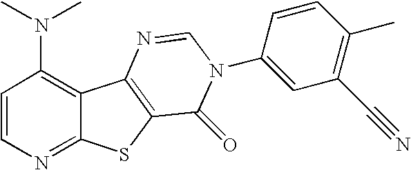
C1=CN=C2C(=C1N(C)C)C1=C(S2)C(=O)N(C2=CC(C#N)=C(C)C=C2)C=N1
